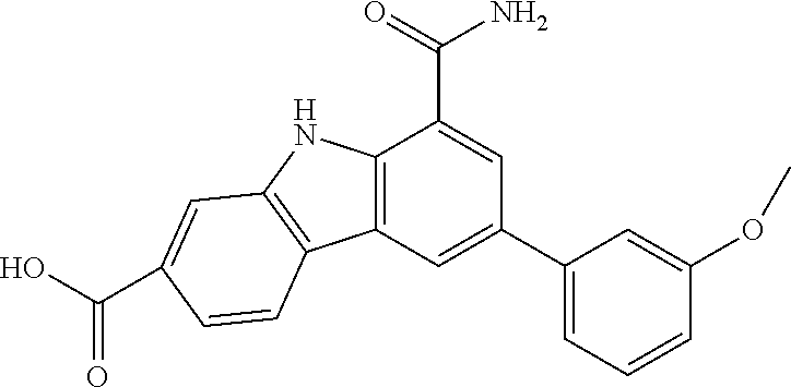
C12=C(C=C(C3=CC=CC(OC)=C3)C=C1C(=O)N)C1=C(N2)C=C(C(O)=O)C=C1
